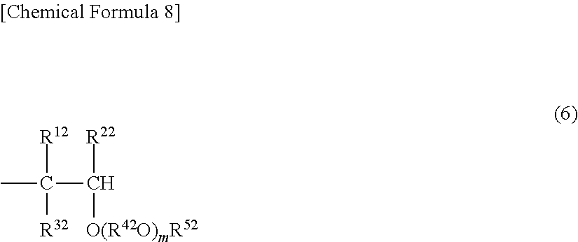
C([R12])([R32])(C([R22])[O(R42O)mR52])C
